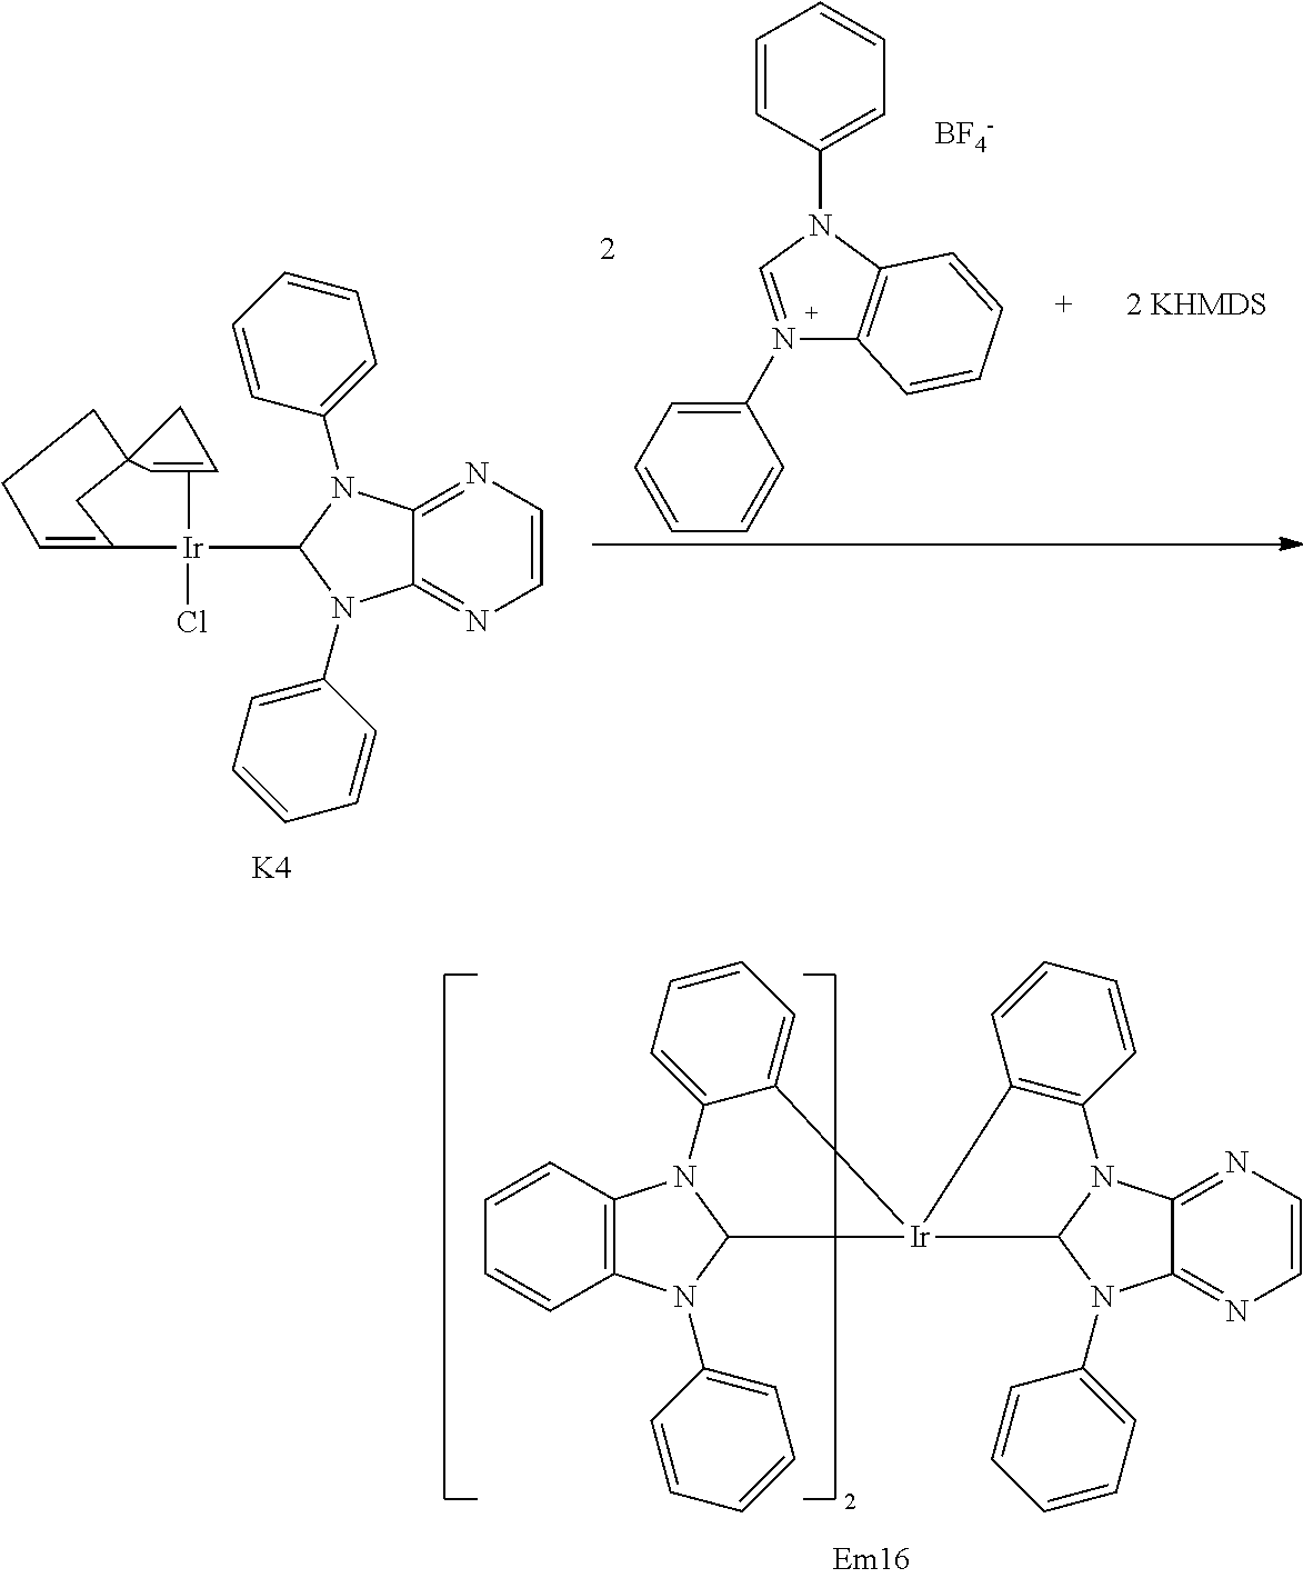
C12=NC=CN=C1N(C1=CC=CC=C1)C([Ir](C1=CCCC3(C1)CC=C3)Cl)N2C1=CC=CC=C1.N1(C2=CC=CC=C2)=CN(C2=CC=CC=C2)C2=C1C=CC=C2.[BF4-].[K4].C12=C(N3C(N1C1=CC=CC=C1)[Ir]1(C4=CC=CC=C34)C3N(C4=CC=CC=C4)C4=NC=CN=C4N3C3=C1C=CC=C3)C=CC=C2
